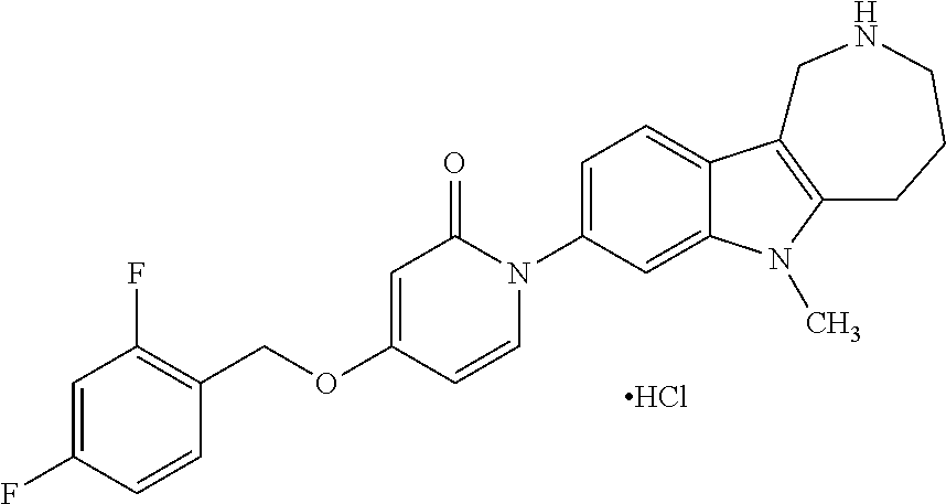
C1=C(F)C=CC(COC2=CC(=O)N(C3=CC=C4C(=C3)N(C)C3=C4CNCCC3)C=C2)=C1F.Cl
